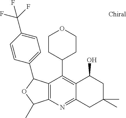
C1(C2=C3C(=NC4=C2C(C2=CC=C(C(F)(F)F)C=C2)OC4C)CC(C)(C)CC3O)CCOCC1
